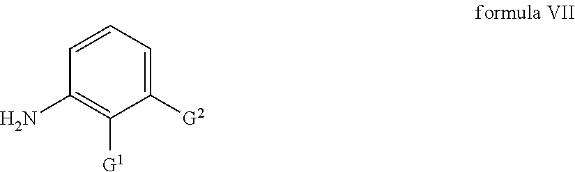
C1(N)=C([G1])C([G2])=CC=C1
